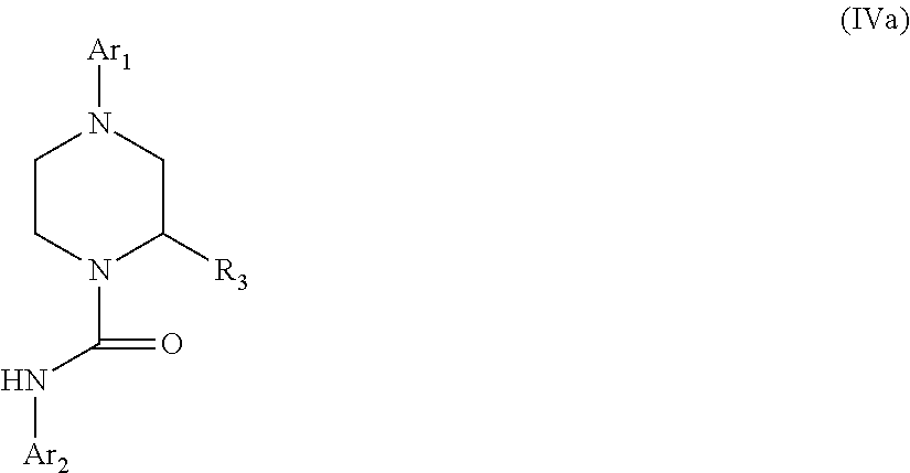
C1CN(C(=O)N[Ar2])C([R3])CN1[Ar1]
